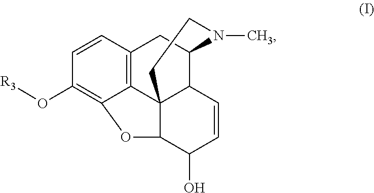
C1=CC2=C3C(=C1O[R3])OC1C34C(C(C2)N(C)CC4)C=CC1O
